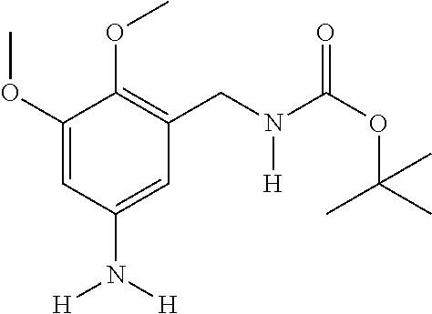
C1(OC)=CC(N([H])[H])=CC(CN(C(OC(C)(C)C)=O)[H])=C1OC
